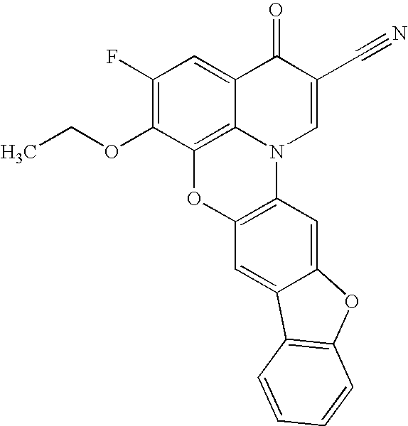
C1(F)=C(OCC)C2=C3C(=C1)C(=O)C(C#N)=CN3C1=C(O2)C=C2C(=C1)OC1=C2C=CC=C1
